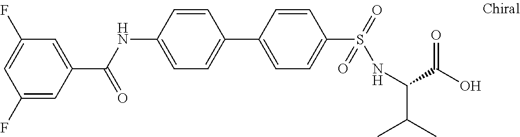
C1=C(C(NC2=CC=C(C3=CC=C(S(=O)(=O)NC(C(C)C)C(O)=O)C=C3)C=C2)=O)C=C(F)C=C1F
